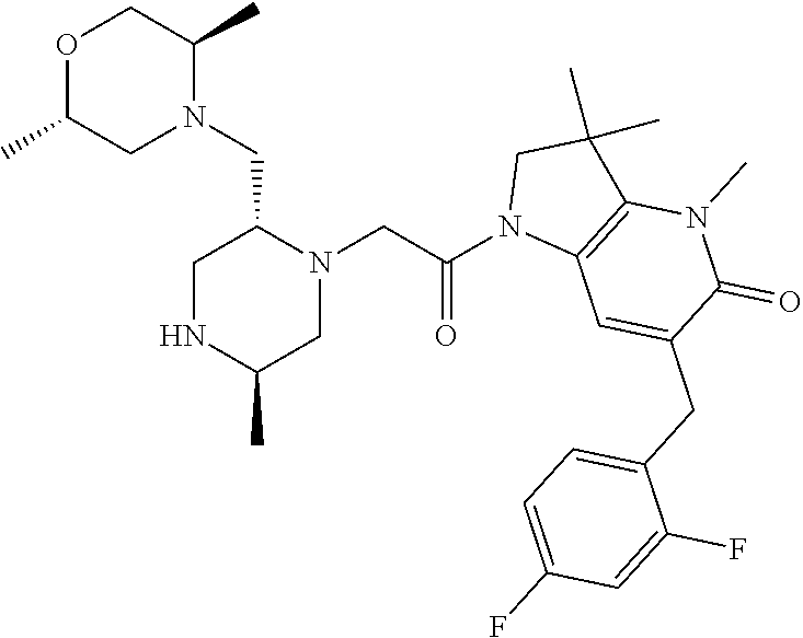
O1C(C)CN(CC2N(CC(N3C4=C(C(C)(C)C3)N(C)C(=O)C(CC3=CC=C(F)C=C3F)=C4)=O)CC(C)NC2)C(C)C1
